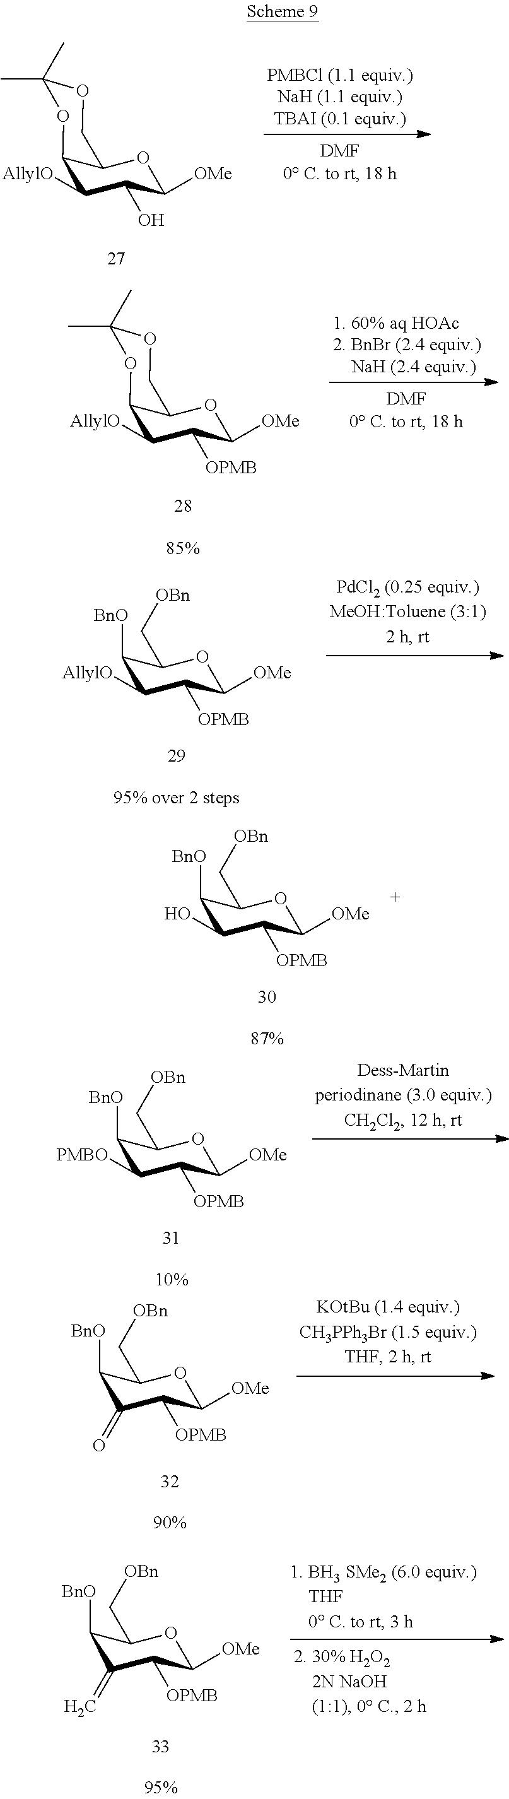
C1([AllylO])C(O)C([OMe])OC2C1OC(C)(C)OC2.C1([AllylO])C([OPMB])C([OMe])OC2C1OC(C)(C)OC2.C1([BnO])C([AllylO])C([OPMB])C([OMe])OC1C[OBn].C1([BnO])C(O)C([OPMB])C([OMe])OC1C[OBn].C1([BnO])C([PMBO])C([OPMB])C([OMe])OC1C[OBn].C1([BnO])C(=O)C([OPMB])C([OMe])OC1C[OBn].C1([BnO])C(=C)C([OPMB])C([OMe])OC1C[OBn]
